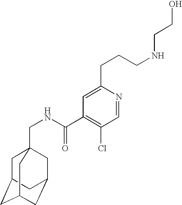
C1C2CC3CC(CC1(CNC(C1=C(Cl)C=NC(CCCNCCO)=C1)=O)C3)C2
